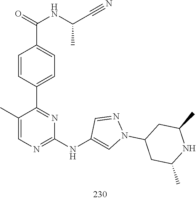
C1(NC2=NC=C(C)C(C3=CC=C(C(=O)NC(C)C#N)C=C3)=N2)=CN(C2CC(C)NC(C)C2)N=C1
